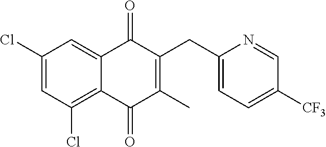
C1=NC(CC2=C(C)C(=O)C3=C(Cl)C=C(Cl)C=C3C2=O)=CC=C1[CF3]
